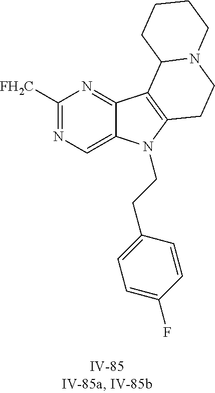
C1([FH2C])=NC=C2C(=N1)C1=C(N2CCC2=CC=C(F)C=C2)CCN2C1CCCC2
